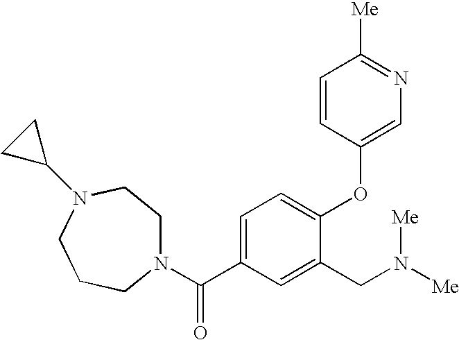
N1(C(=O)C2=CC=C(OC3=CN=C([Me])C=C3)C(CN([Me])[Me])=C2)CCN(C2CC2)CCC1
